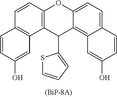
C1=CC(O)=CC2=C1C=CC1=C2C(C2=CC=CS2)C2=C3C(=CC=C2O1)C=CC(O)=C3
